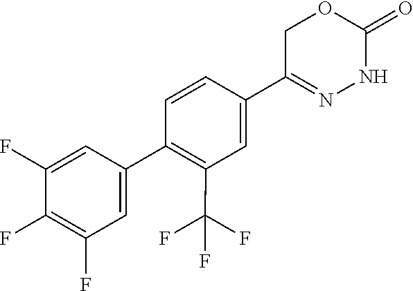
FC1=C(F)C=C(C2=C(C(F)(F)F)C=C(C3=NNC(=O)OC3)C=C2)C=C1F
